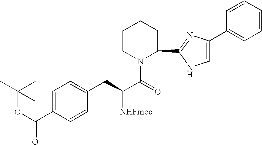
C1=C(C(OC(C)(C)C)=O)C=CC(CC(C(=O)N2C(C3=NC(C4=CC=CC=C4)=CN3)CCCC2)[NHFmoc])=C1
